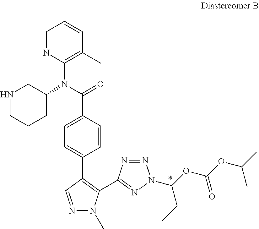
C1=NC(N(C(=O)C2=CC=C(C3=C(C4=NN(C(OC(OC(C)C)=O)CC)N=N4)N(C)N=C3)C=C2)C2CCCNC2)=C(C)C=C1
